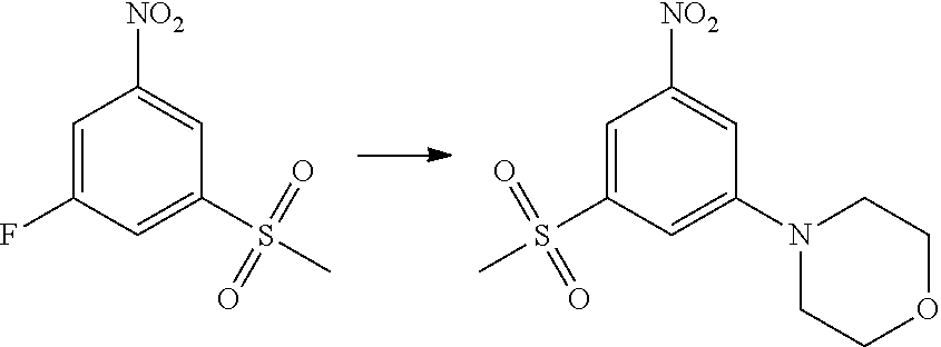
C1=C(F)C=C(S(=O)(=O)C)C=C1[NO2].C1=C(S(C)(=O)=O)C=C(N2CCOCC2)C=C1[NO2]
